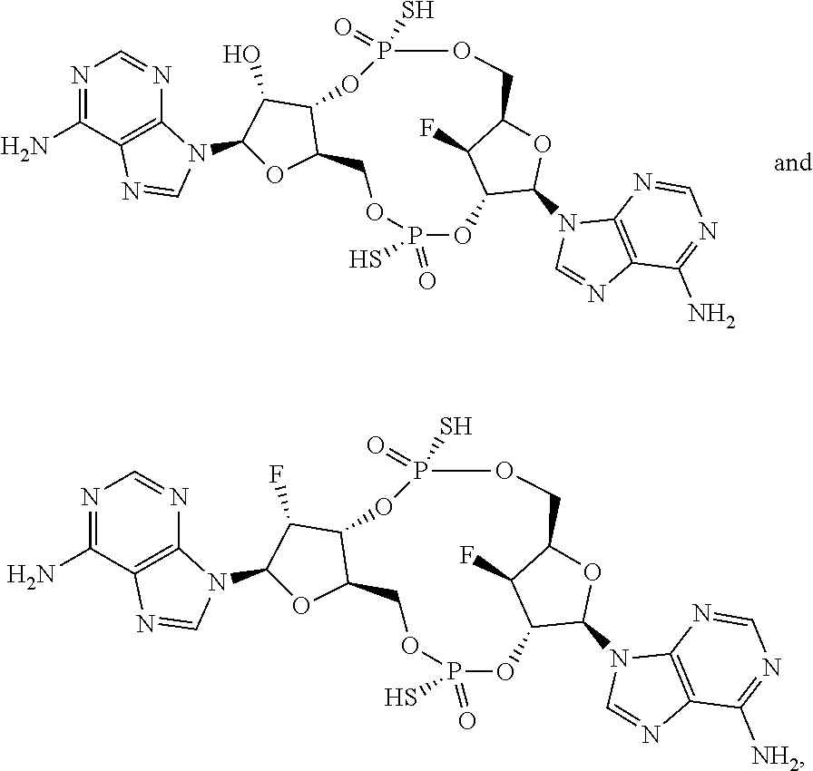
N1=C(N)C2=C(N=C1)N(C1C(O)C3C(O1)COP(=O)(S)OC1C(N4C5=C(C(N)=NC=N5)N=C4)OC(COP(S)(=O)O3)C1F)C=N2.N1=C(N)C2=C(N=C1)N(C1C(F)C3C(O1)COP(=O)(S)OC1C(N4C5=C(C([NH2])=NC=N5)N=C4)OC(COP(S)(=O)O3)C1F)C=N2
